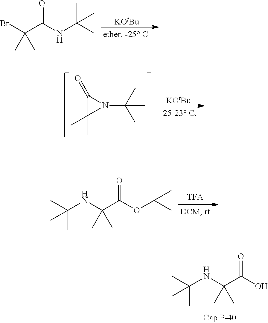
[KOtBu].BrC(C(NC(C)(C)C)=O)(C)C.[KOtBu].C1(=O)C(C)(C)N1C(C)(C)C.N(C(C(OC(C)(C)C)=O)(C)C)C(C)(C)C.N(C(C(O)=O)(C)C)C(C)(C)C
